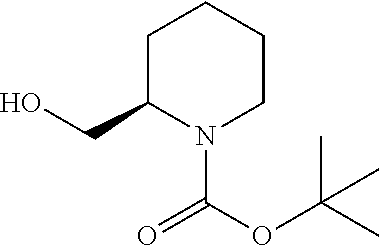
OCC1N(C(OC(C)(C)C)=O)CCCC1
